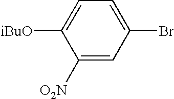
C1([O2N])=CC(Br)=CC=C1[iBuO]
